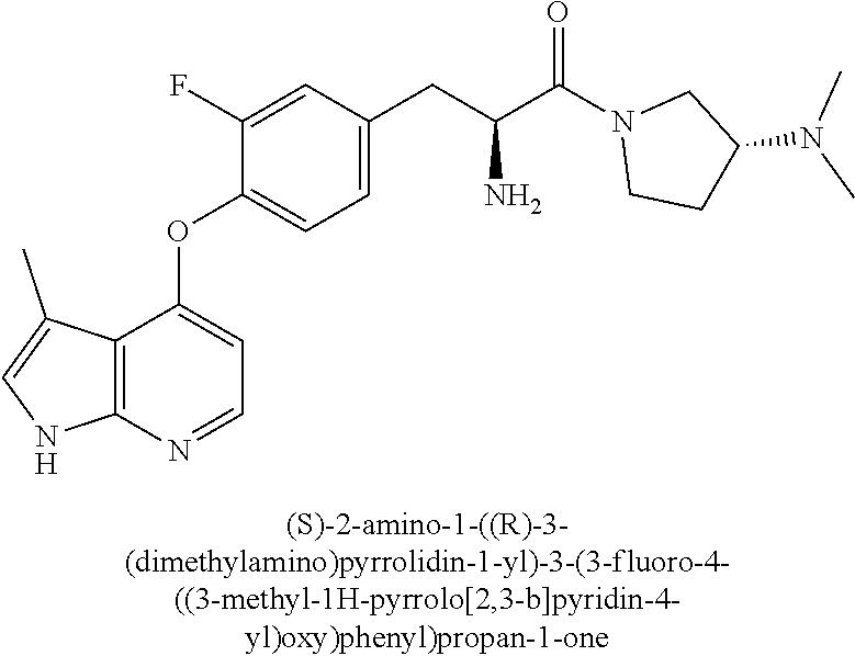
C1(F)=CC(CC(C(N2CCC(N(C)C)C2)=O)N)=CC=C1OC1=CC=NC2=C1C(C)=CN2
